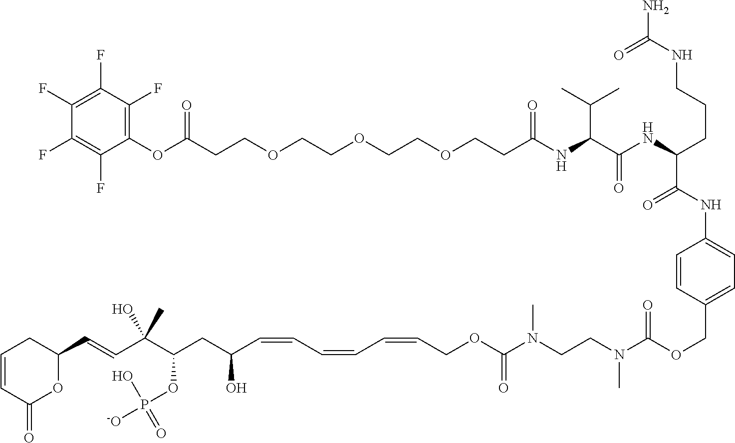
C(CCOCCOCCOCCC(NC(C(NC(CCCNC(N)=O)C(=O)NC1=CC=C(COC(N(CCN(C(OCC=CC=CC=CC(CC(C(C=CC2CC=CC(=O)O2)(C)O)OP([-O])(O)=O)O)=O)C)C)=O)C=C1)=O)C(C)C)=O)(OC1=C(F)C(F)=C(F)C(F)=C1F)=O
